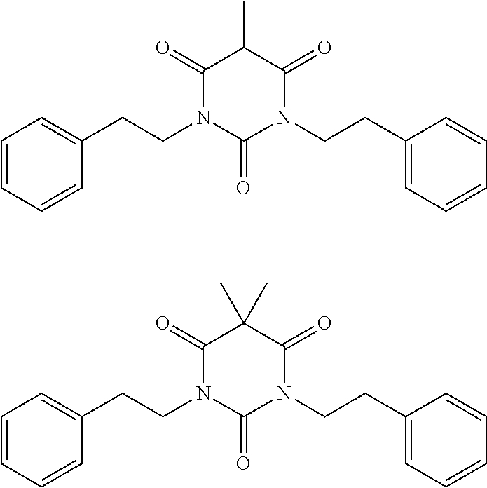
C1=CC=CC(CCN2C(=O)N(CCC3=CC=CC=C3)C(=O)C(C)C2=O)=C1.C1=CC=CC(CCN2C(=O)N(CCC3=CC=CC=C3)C(=O)C(C)(C)C2=O)=C1
